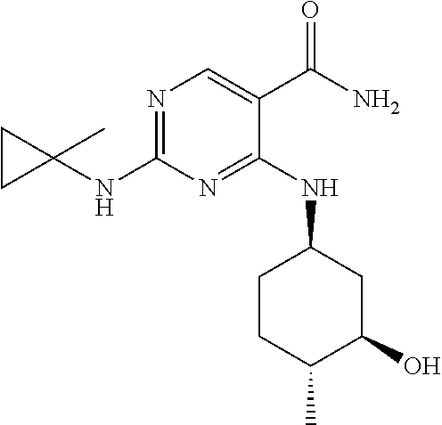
N1=C(NC2(C)CC2)N=C(NC2CCC(C)C(O)C2)C(C(N)=O)=C1
